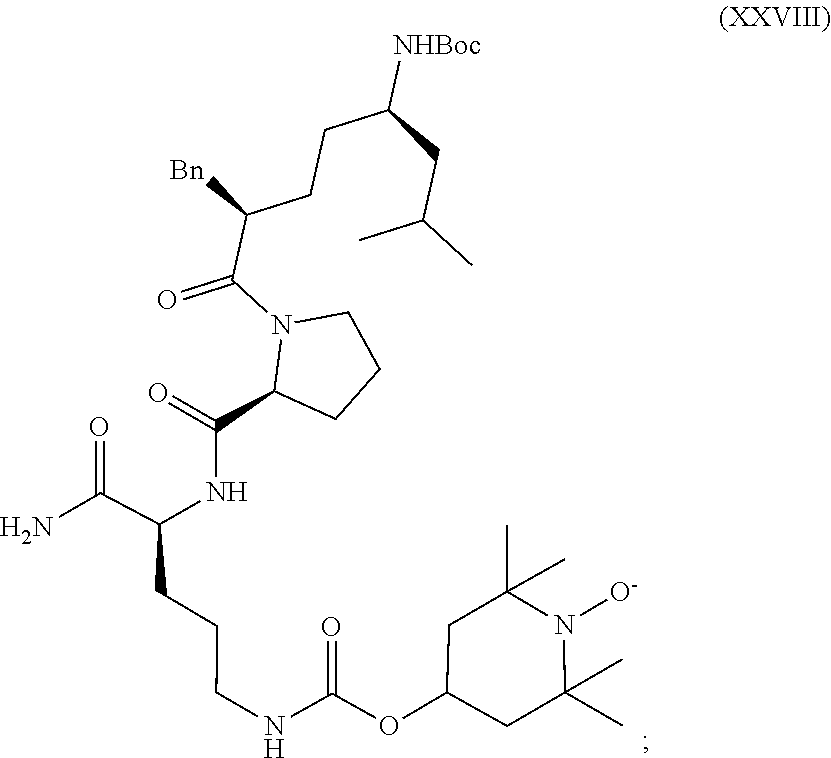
N1(C(=O)C([Bn])CCC([NHBoc])CC(C)C)C(C(=O)NC(CCCNC(OC2CC(C)(C)N([O-])C(C)(C)C2)=O)C(N)=O)CCC1
